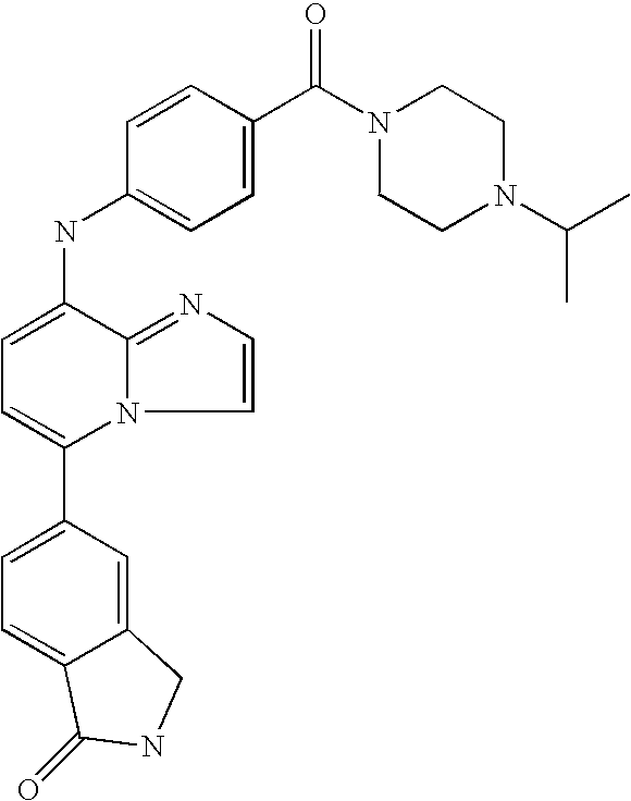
C12=CC(C3=CC=C(NC4=CC=C(C(=O)N5CCN(C(C)C)CC5)C=C4)C4=NC=CN34)=CC=C1C(=O)NC2
